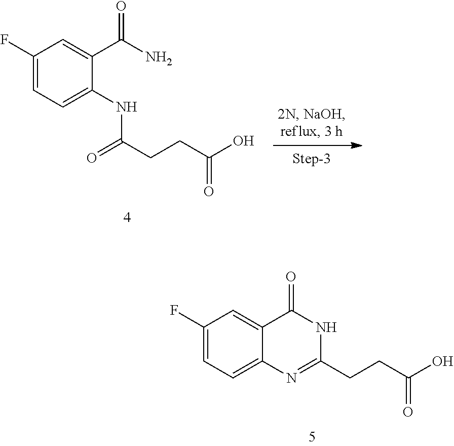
OC(=O)CCC(NC1=CC=C(F)C=C1C(N)=O)=O.OC(=O)CCC1=NC2=CC=C(F)C=C2C(=O)N1
